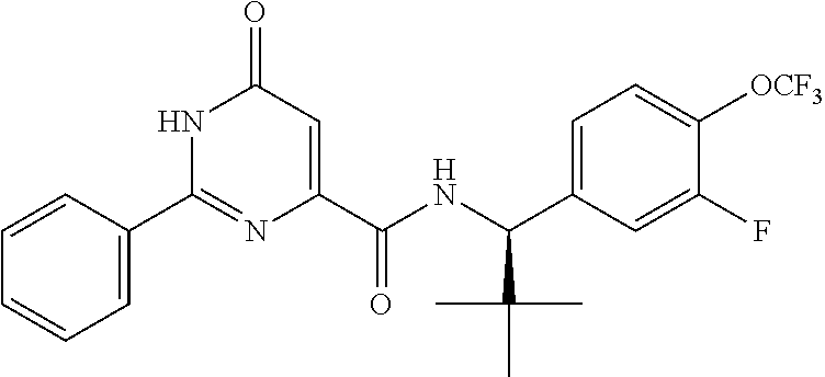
C1(C2=NC(C(NC(C3=CC=C([OCF3])C(F)=C3)C(C)(C)C)=O)=CC(=O)N2)=CC=CC=C1
